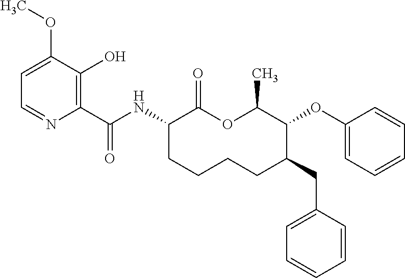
C1(C(NC2C(=O)OC(C)C(OC3=CC=CC=C3)C(CC3=CC=CC=C3)CCCC2)=O)=C(O)C(OC)=CC=N1
